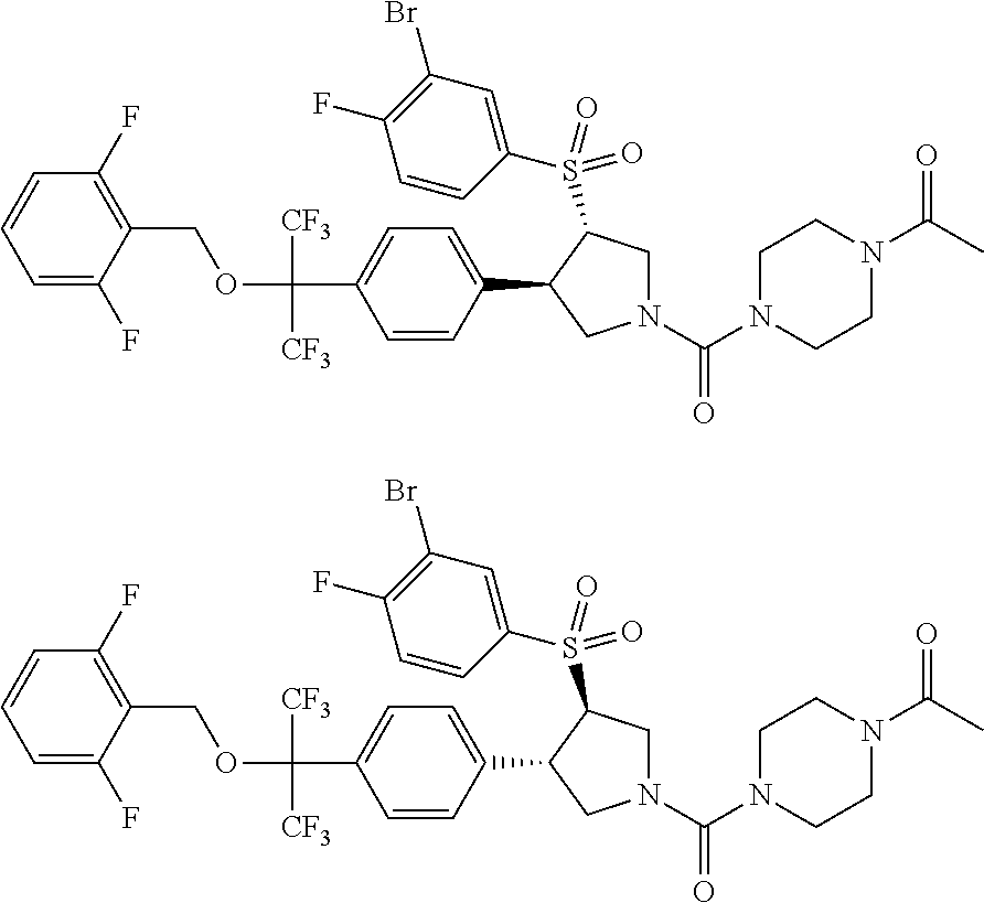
O(C(C1=CC=C(C2CN(C(N3CCN(C(C)=O)CC3)=O)CC2S(=O)(C2=CC(Br)=C(F)C=C2)=O)C=C1)([CF3])[CF3])CC1=C(F)C=CC=C1F.O(C(C1=CC=C(C2CN(C(N3CCN(C(C)=O)CC3)=O)CC2S(=O)(C2=CC(Br)=C(F)C=C2)=O)C=C1)([CF3])[CF3])CC1=C(F)C=CC=C1F
